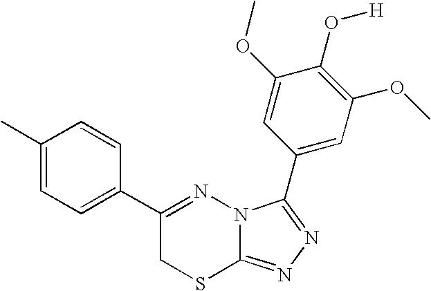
C1=C(C)C=CC(C2=NN3C(=NN=C3C3=CC(OC)=C(O[H])C(OC)=C3)SC2)=C1
